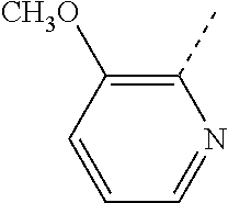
C1=CC=NC(C)=C1[CH3O]
